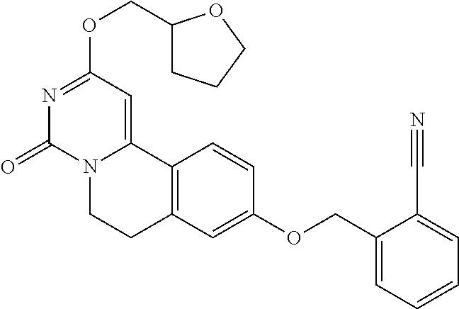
N1=C(OCC2CCCO2)C=C2N(C1=O)CCC1=C2C=CC(OCC2=CC=CC=C2C#N)=C1
